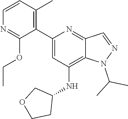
N1(C(C)C)N=CC2=NC(C3=C(C)C=CN=C3OCC)=CC(NC3CCOC3)=C12
